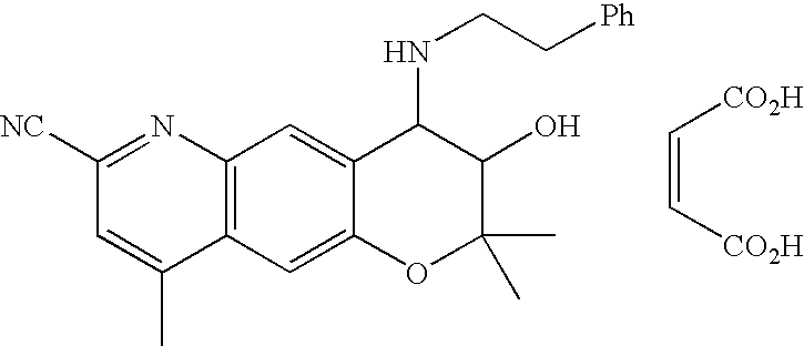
C12=C(C=C3C(=C1)C(NCC[Ph])C(O)C(C)(C)O3)C(C)=CC([NC])=N2.[CO2H]C=C[CO2H]
